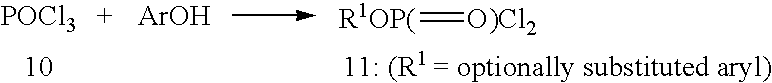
[POCl3].[ArOH].[R1OP(]=[O)Cl2]
